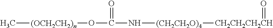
[(OCH2CH2)n](OC(N[(CH2CH2O)4][CH2CH2CH2CH]=O)=O)C
